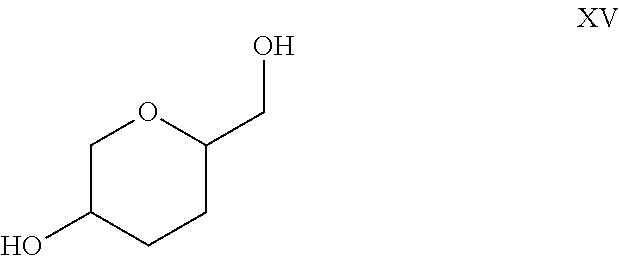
C1C(O)CCC(CO)O1
